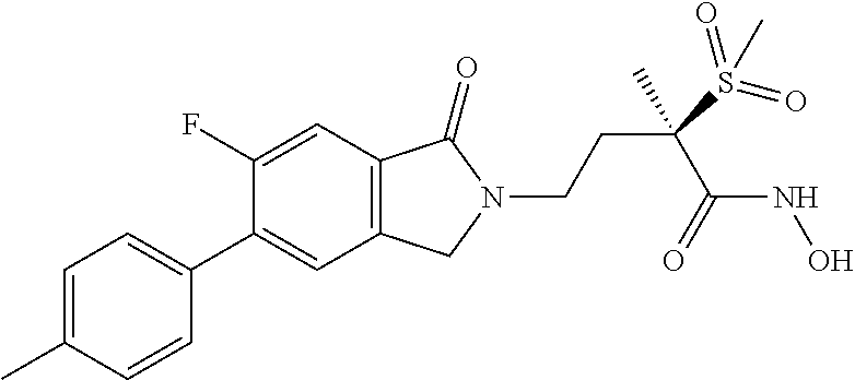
C1=C(C)C=CC(C2=CC3=C(C=C2F)C(=O)N(CCC(S(=O)(=O)C)(C(=O)NO)C)C3)=C1
